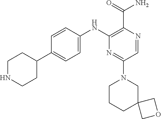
C1(NC2=CC=C(C3CCNCC3)C=C2)=C(C(N)=O)N=CC(N2CCCC3(C2)COC3)=N1
